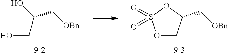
O1CC(C[OBn])OS1(=O)=O.OCC(C[OBn])O
